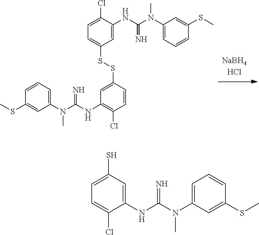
C1=C(NC(=N)N(C2=CC=CC(SC)=C2)C)C(Cl)=CC=C1SSC1=CC(NC(=N)N(C2=CC=CC(SC)=C2)C)=C(Cl)C=C1.C1=C(NC(=N)N(C2=CC=CC(SC)=C2)C)C(Cl)=CC=C1S
